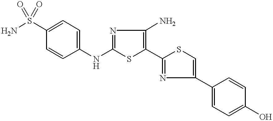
NS(C1=CC=C(NC2=NC(N)=C(C3=NC(C4=CC=C(O)C=C4)=CS3)S2)C=C1)(=O)=O
